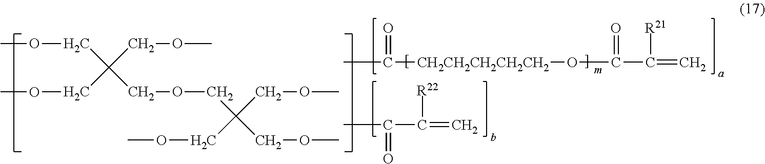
C(COCC(COC)(COC)COC)(COC)(COC)COC.CC([CH2CH2CH2CH2CH2]OC(C(=C)[R21])=O)=O.CC(C(=C)[R22])=O
